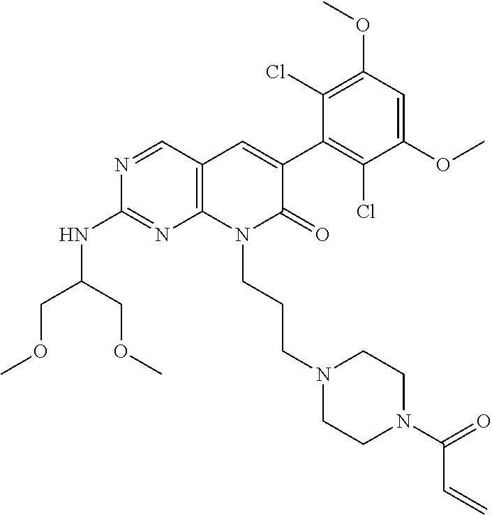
C1(NC(COC)COC)=NC2=C(C=C(C3=C(Cl)C(OC)=CC(OC)=C3Cl)C(=O)N2CCCN2CCN(C(C=C)=O)CC2)C=N1
